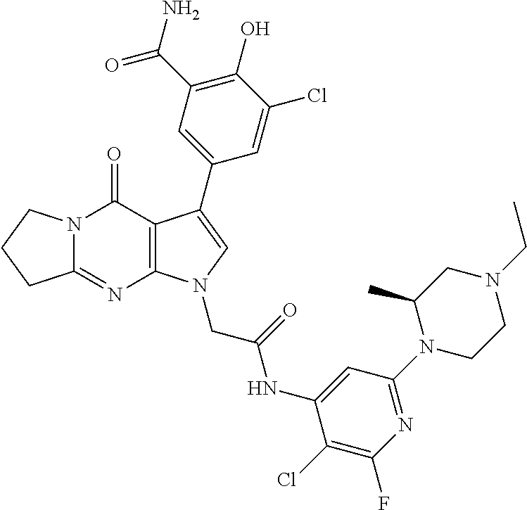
C12=NC3=C(C(=O)N1CCC2)C(C1=CC(C(N)=O)=C(O)C(Cl)=C1)=CN3CC(=O)NC1=CC(N2CCN(CC)CC2C)=NC(F)=C1Cl
